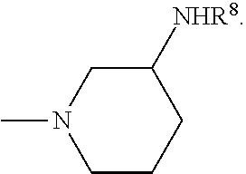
C1CCC([NHR8])CN1C
